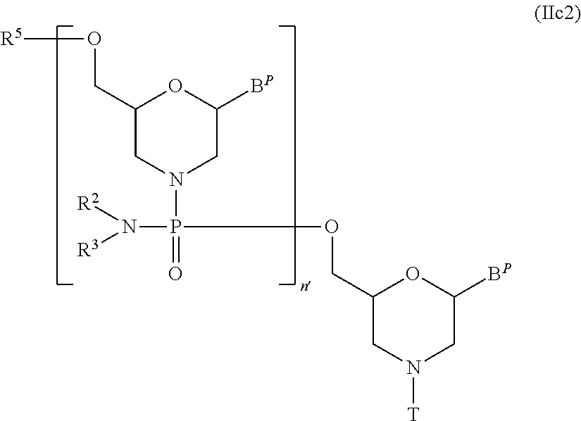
O(CC1CN(P(N([R2])[R3])(OCC2CN([T])CC([BP])O2)=O)CC([BP])O1)[R5]
